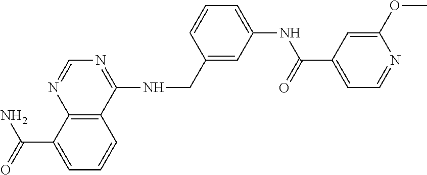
C12=C(C(NCC3=CC(NC(C4=CC=NC(OC)=C4)=O)=CC=C3)=NC=N1)C=CC=C2C(N)=O
